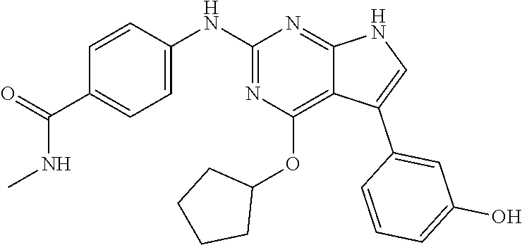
C1=CC(NC2=NC(OC3CCCC3)=C3C(=N2)NC=C3C2=CC(O)=CC=C2)=CC=C1C(=O)NC
